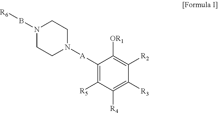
C1([A]N2CCN(B[R6])CC2)=C([R5])C([R4])=C([R3])C([R2])=C1[OR1]
